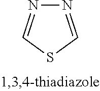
S1C=NN=C1
